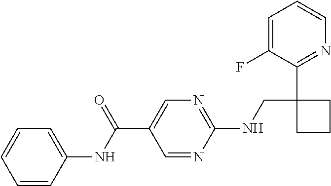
C1=C(F)C(C2(CNC3=NC=C(C(NC4=CC=CC=C4)=O)C=N3)CCC2)=NC=C1
